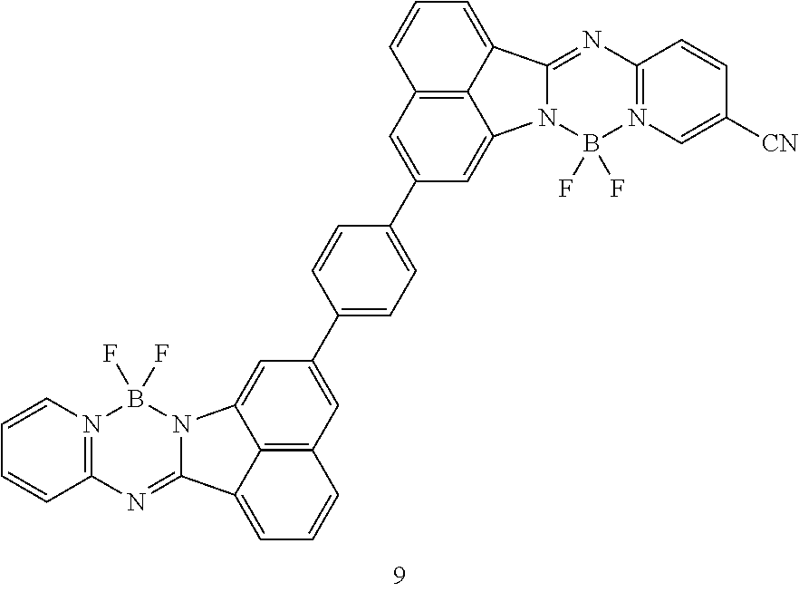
C12=C3C(=CC=C1)C1=NC4=N(B(F)(F)N1C3=CC(C1=CC=C(C3=CC5=C6C(=CC=C5)C5=NC7=N(C=CC=C7)B(F)(F)N5C6=C3)C=C1)=C2)C=C([CN])C=C4
